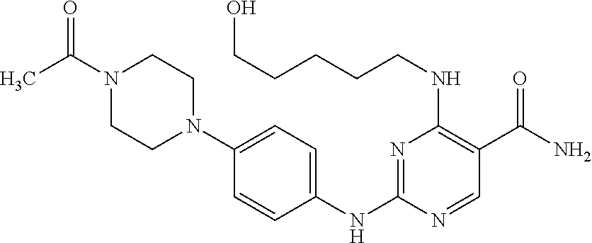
C1=CC(NC2=NC(NCCCCCO)=C(C(N)=O)C=N2)=CC=C1N1CCN(C(=O)C)CC1
